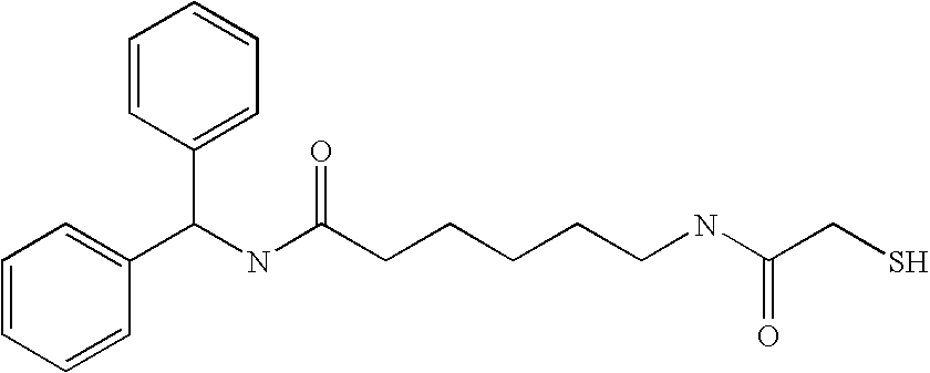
C1=CC=CC(C(NC(CCCCCNC(CS)=O)=O)C2=CC=CC=C2)=C1
